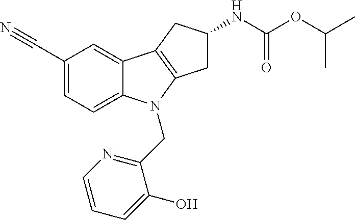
C1(C#N)=CC=C2C(=C1)C1=C(N2CC2=NC=CC=C2O)CC(NC(OC(C)C)=O)C1
